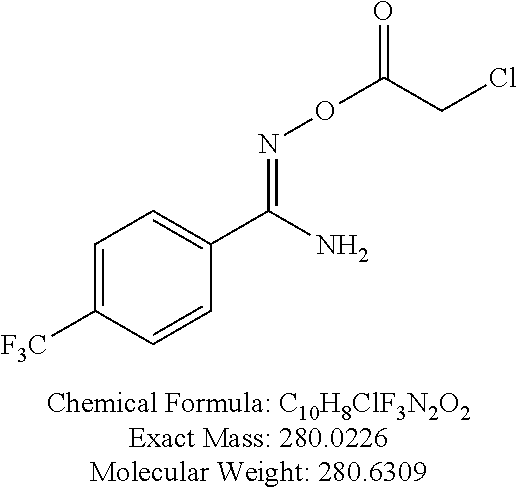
C1=C([F3C])C=CC(C(N)=NOC(CCl)=O)=C1
